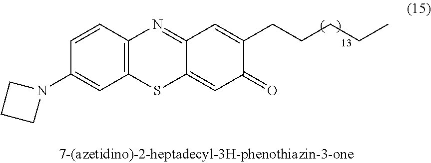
C1=CC2=C(C=C1N1CCC1)SC1=CC(=O)C(CCCCC)=CC1=N2
